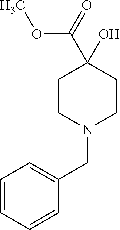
C1CN(CC2=CC=CC=C2)CCC1(C(OC)=O)O
